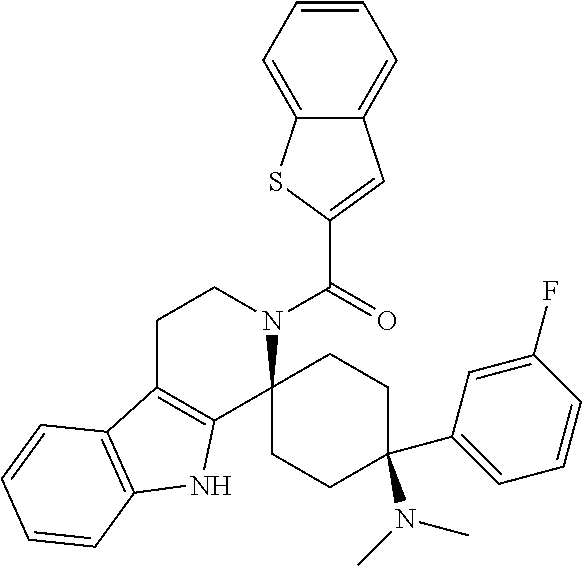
C1C2=C(C3(N(C(=O)C4=CC5=CC=CC=C5S4)C1)CCC(C1=CC=CC(F)=C1)(N(C)C)CC3)NC1=C2C=CC=C1
